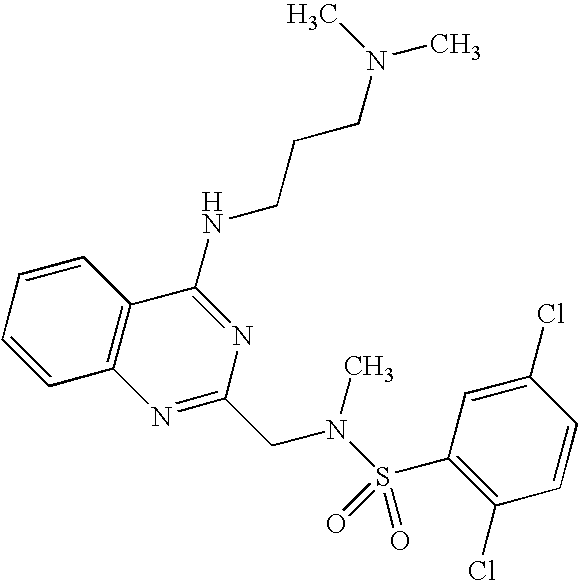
C1=CC2=C(C=C1)C(NCCCN(C)C)=NC(CN(S(=O)(=O)C1=C(Cl)C=CC(Cl)=C1)C)=N2
